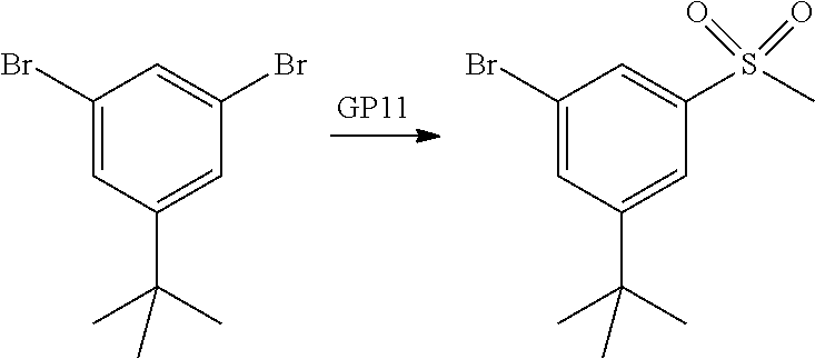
C1(Br)=CC(C(C)(C)C)=CC(Br)=C1.C1(Br)=CC(C(C)(C)C)=CC(S(C)(=O)=O)=C1
